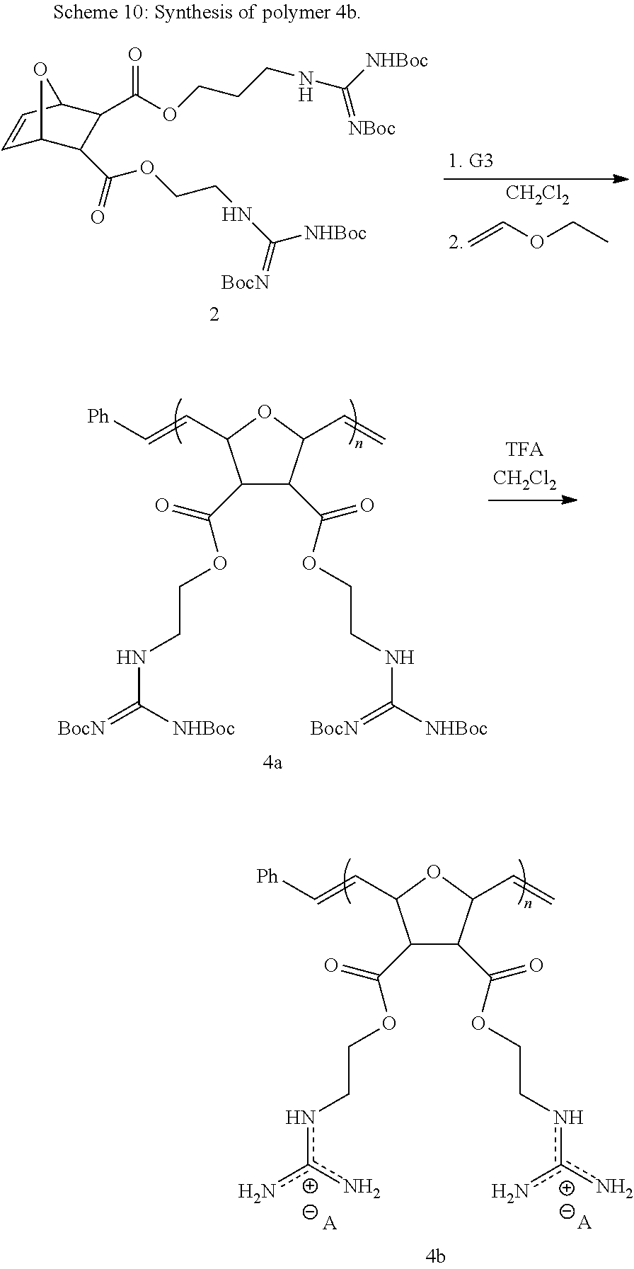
C1(C(OCCNC([NHBoc])=[BocN])=O)C(C(=O)OCCNC(=[BocN])[NHBoc])C(C=C)OC1C=C[Ph].C=COCC.[CH2Cl2].C1=CC2C(C(OCCCNC(=[NBoc])[NHBoc])=O)C(C(=O)OCCNC(=[BocN])[NHBoc])C1O2.C1(C(OCCn[c+](n)n)=O)C(C(=O)OCCnc(n)n)C(C=C)OC1C=C[Ph].[A].[A]
